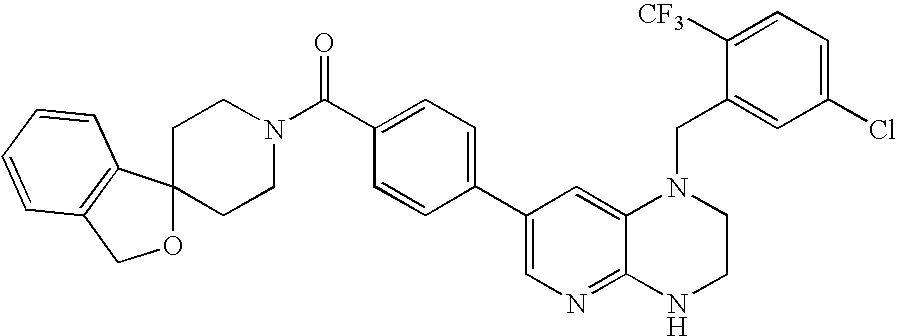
C1=CC(C2=CN=C3C(=C2)N(CC2=CC(Cl)=CC=C2[CF3])CCN3)=CC=C1C(=O)N1CCC2(CC1)OCC1=C2C=CC=C1
